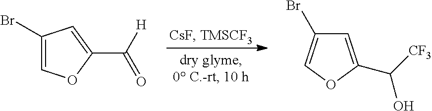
C1(Br)=COC(C([H])=O)=C1.C1=C(C([CF3])O)OC=C1Br
